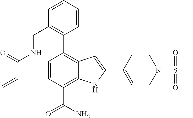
C1(C2=C(CNC(C=C)=O)C=CC=C2)=C2C(=C(C(N)=O)C=C1)NC(C1=CCN(S(=O)(C)=O)CC1)=C2
